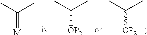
CC(C)=[M].CC(C)[OP2].CC(C)[OP2]
